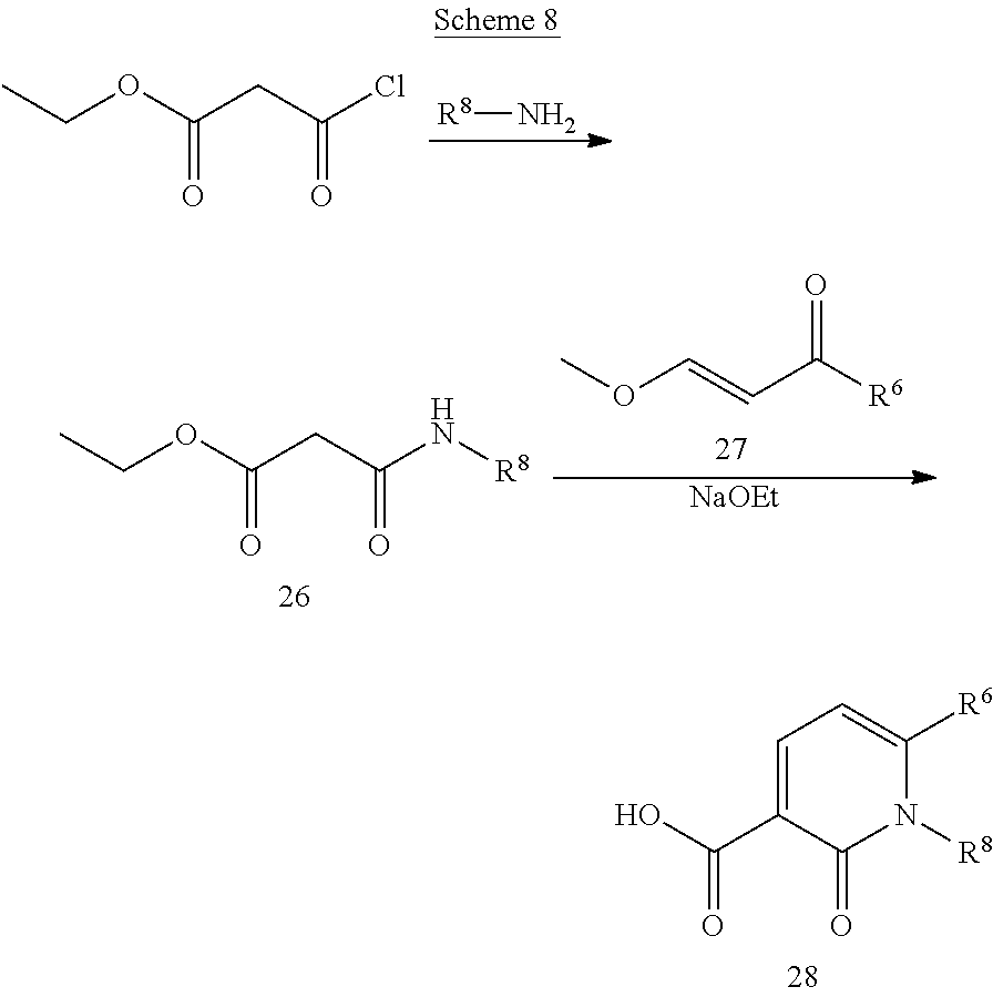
[R8]N.CCOC(CC(Cl)=O)=O.COC=CC([R6])=O.[NaOEt].CCOC(CC(N[R8])=O)=O.OC(C1=CC=C([R6])N([R8])C1=O)=O
